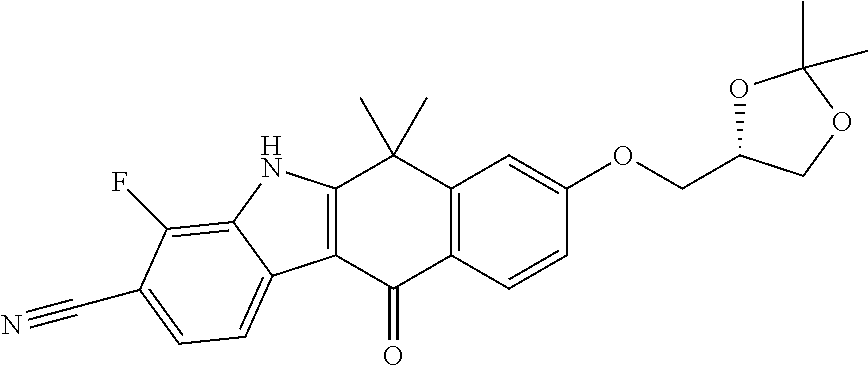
C12=C(C(=O)C3=C(C1(C)C)C=C(OCC1OC(C)(C)OC1)C=C3)C1=CC=C(C#N)C(F)=C1N2
